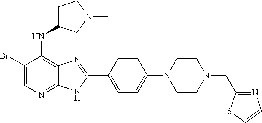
C1(Br)=CN=C2C(=C1NC1CCN(C)C1)N=C(C1=CC=C(N3CCN(CC4=NC=CS4)CC3)C=C1)N2
